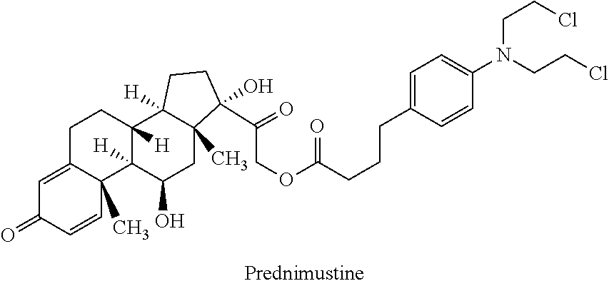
C12([H])C([H])(C(O)CC3(C)C1([H])CCC3(O)C(COC(=O)CCCC1=CC=C(N(CCCl)CCCl)C=C1)=O)C1(C)C(=CC(=O)C=C1)CC2
